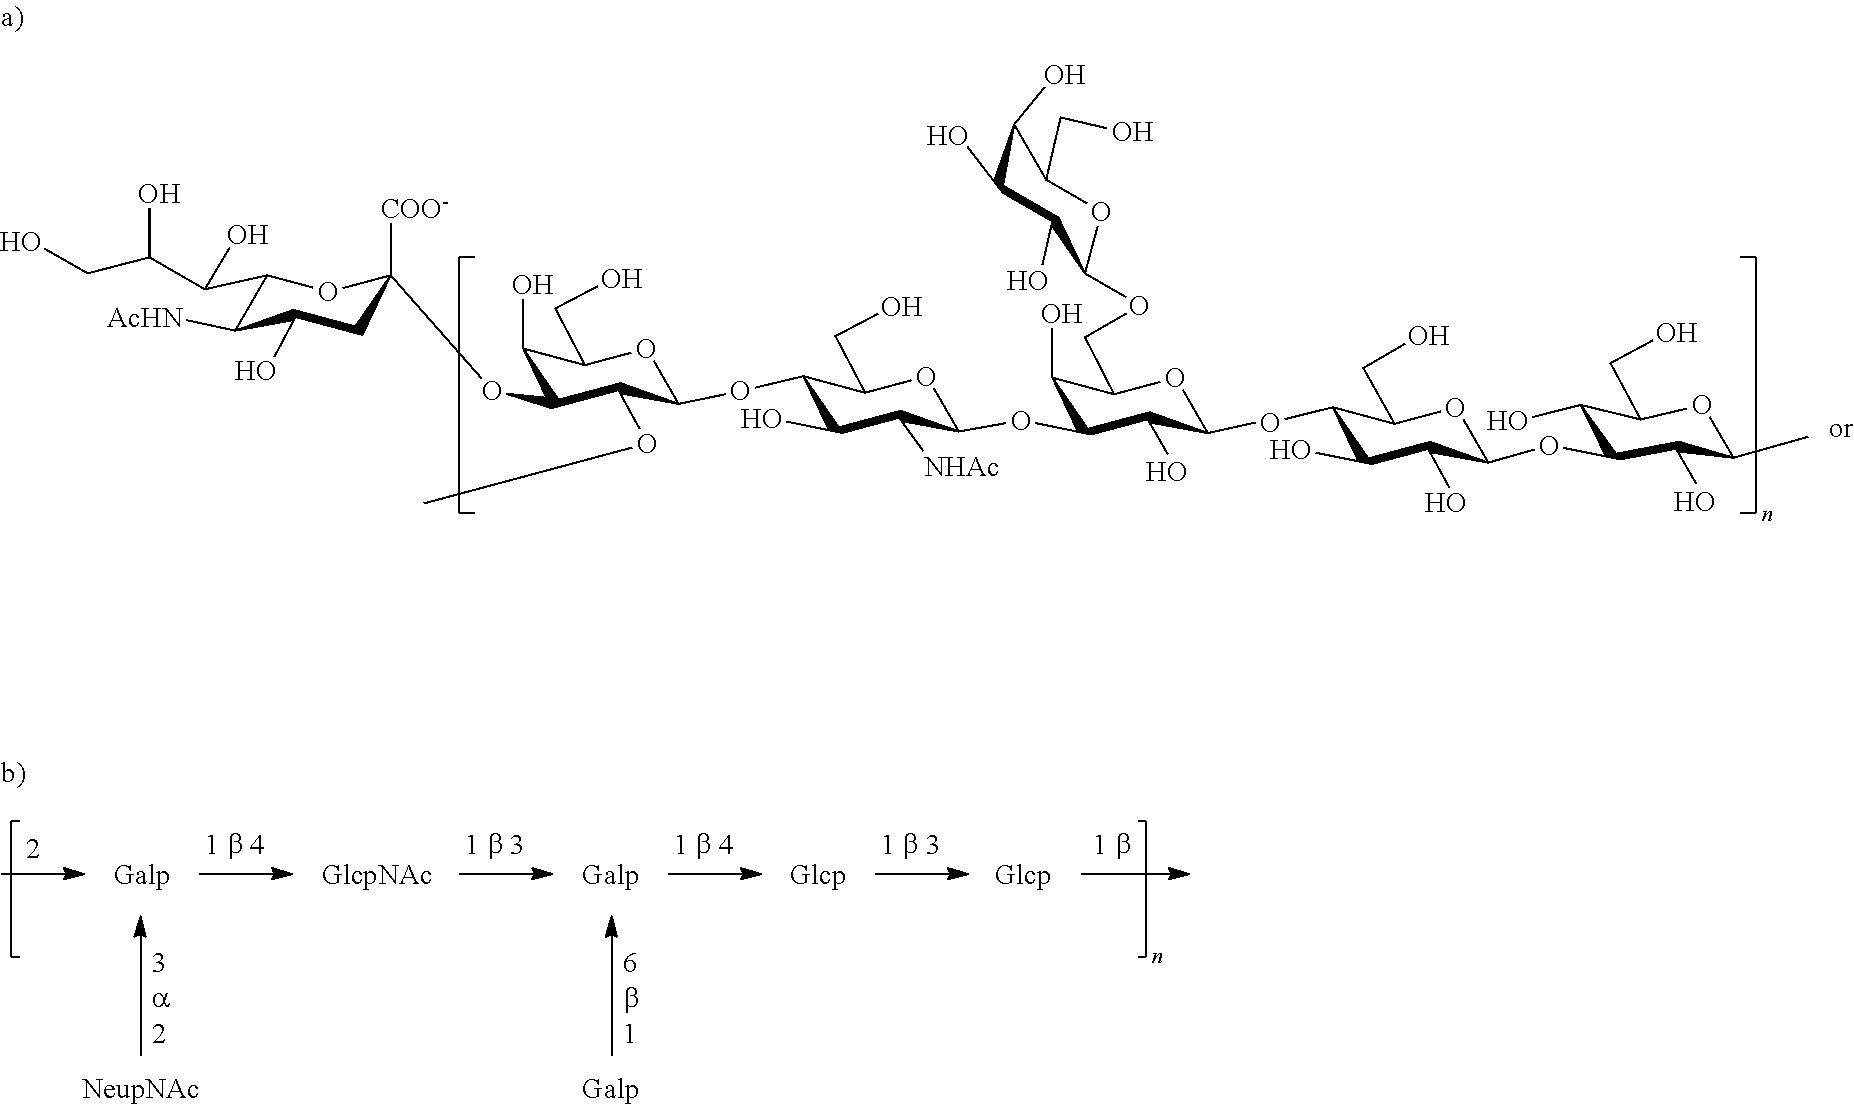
C1(C)C(O)C(OC2C(O)C(O)C(OC3C(O)C(OC4C([NHAc])C(O)C(OC5C(OC)C(OC6([COO-])CC(O)C([AcHN])C(C(C(CO)O)O)O6)C(O)C(CO)O5)C(CO)O4)C(O)C(COC4C(O)C(O)C(O)C(CO)O4)O3)C(CO)O2)C(O)C(CO)O1
